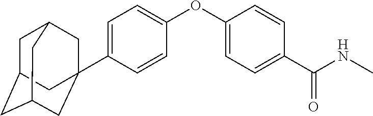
C1=C(C23CC4CC(CC(C2)C4)C3)C=CC(OC2=CC=C(C(NC)=O)C=C2)=C1
